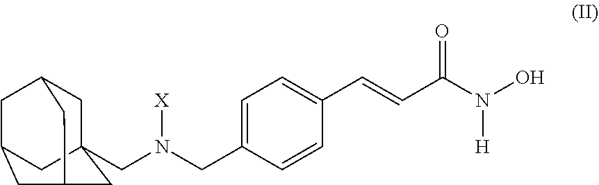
C1=C(CN(CC23CC4CC(CC(C4)C2)C3)[X])C=CC(C=CC(N(O)[H])=O)=C1
